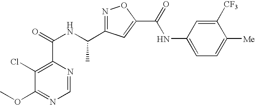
C1=NC(C(=O)NC(C2=NOC(C(NC3=CC=C([Me])C([CF3])=C3)=O)=C2)C)=C(Cl)C(OC)=N1
